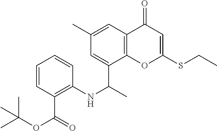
C12=C(C(C(C)NC3=C(C(OC(C)(C)C)=O)C=CC=C3)=CC(C)=C1)OC(SCC)=CC2=O
